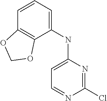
C1=CC2=C(C(NC3=CC=NC(Cl)=N3)=C1)OCO2
